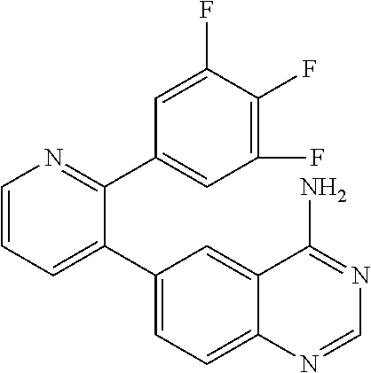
C1=CC=C(C2=CC=C3C(=C2)C(N)=NC=N3)C(C2=CC(F)=C(F)C(F)=C2)=N1
